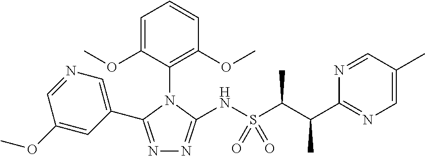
N1=C(C2=CN=CC(OC)=C2)N(C2=C(OC)C=CC=C2OC)C(NS(C(C)C(C)C2=NC=C(C)C=N2)(=O)=O)=N1
